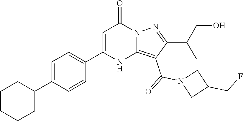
C1CCCC(C2=CC=C(C3=CC(=O)N4C(=C(C(=O)N5CC(CF)C5)C(C(CO)C)=N4)N3)C=C2)C1
